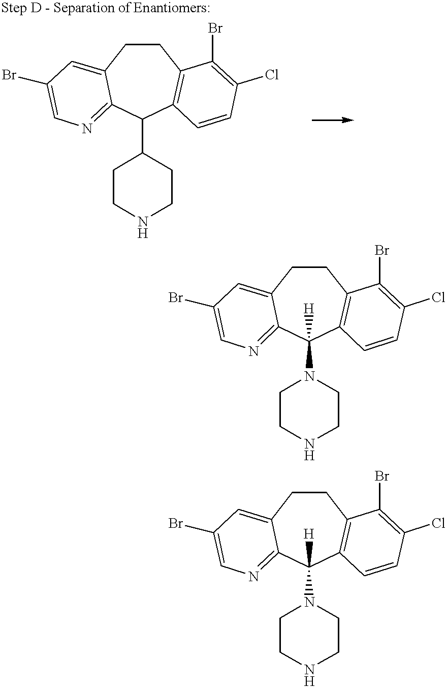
C1CC2=CC(Br)=CN=C2C(C2CCNCC2)C2=C1C(Br)=C(Cl)C=C2.C1CC2=CC(Br)=CN=C2C(N2CCNCC2)([H])C2=C1C(Br)=C(Cl)C=C2.C1CC2=CC(Br)=CN=C2C(N2CCNCC2)([H])C2=C1C(Br)=C(Cl)C=C2
